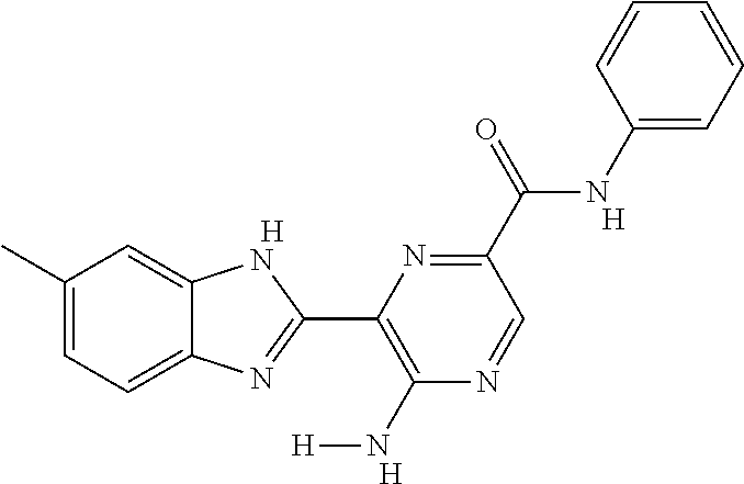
[H].C1(C)=CC=C2C(=C1)NC(C1=C(N[H])N=CC(C(NC3=CC=CC=C3)=O)=N1)=N2.[H].[H]
